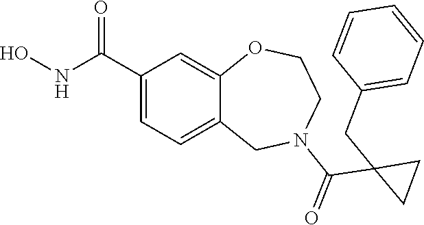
C1(C(NO)=O)=CC=C2C(=C1)OCCN(C(=O)C1(CC3=CC=CC=C3)CC1)C2
